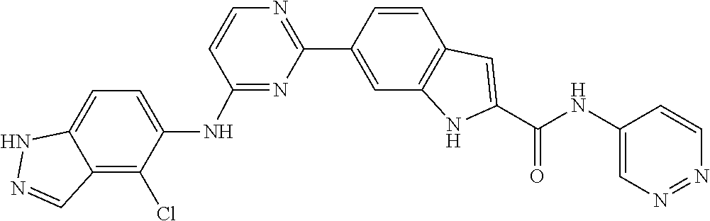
C1=CC2=C(C=C1C1=NC=CC(NC3=CC=C4C(=C3Cl)C=NN4)=N1)NC(C(=O)NC1=CN=NC=C1)=C2
